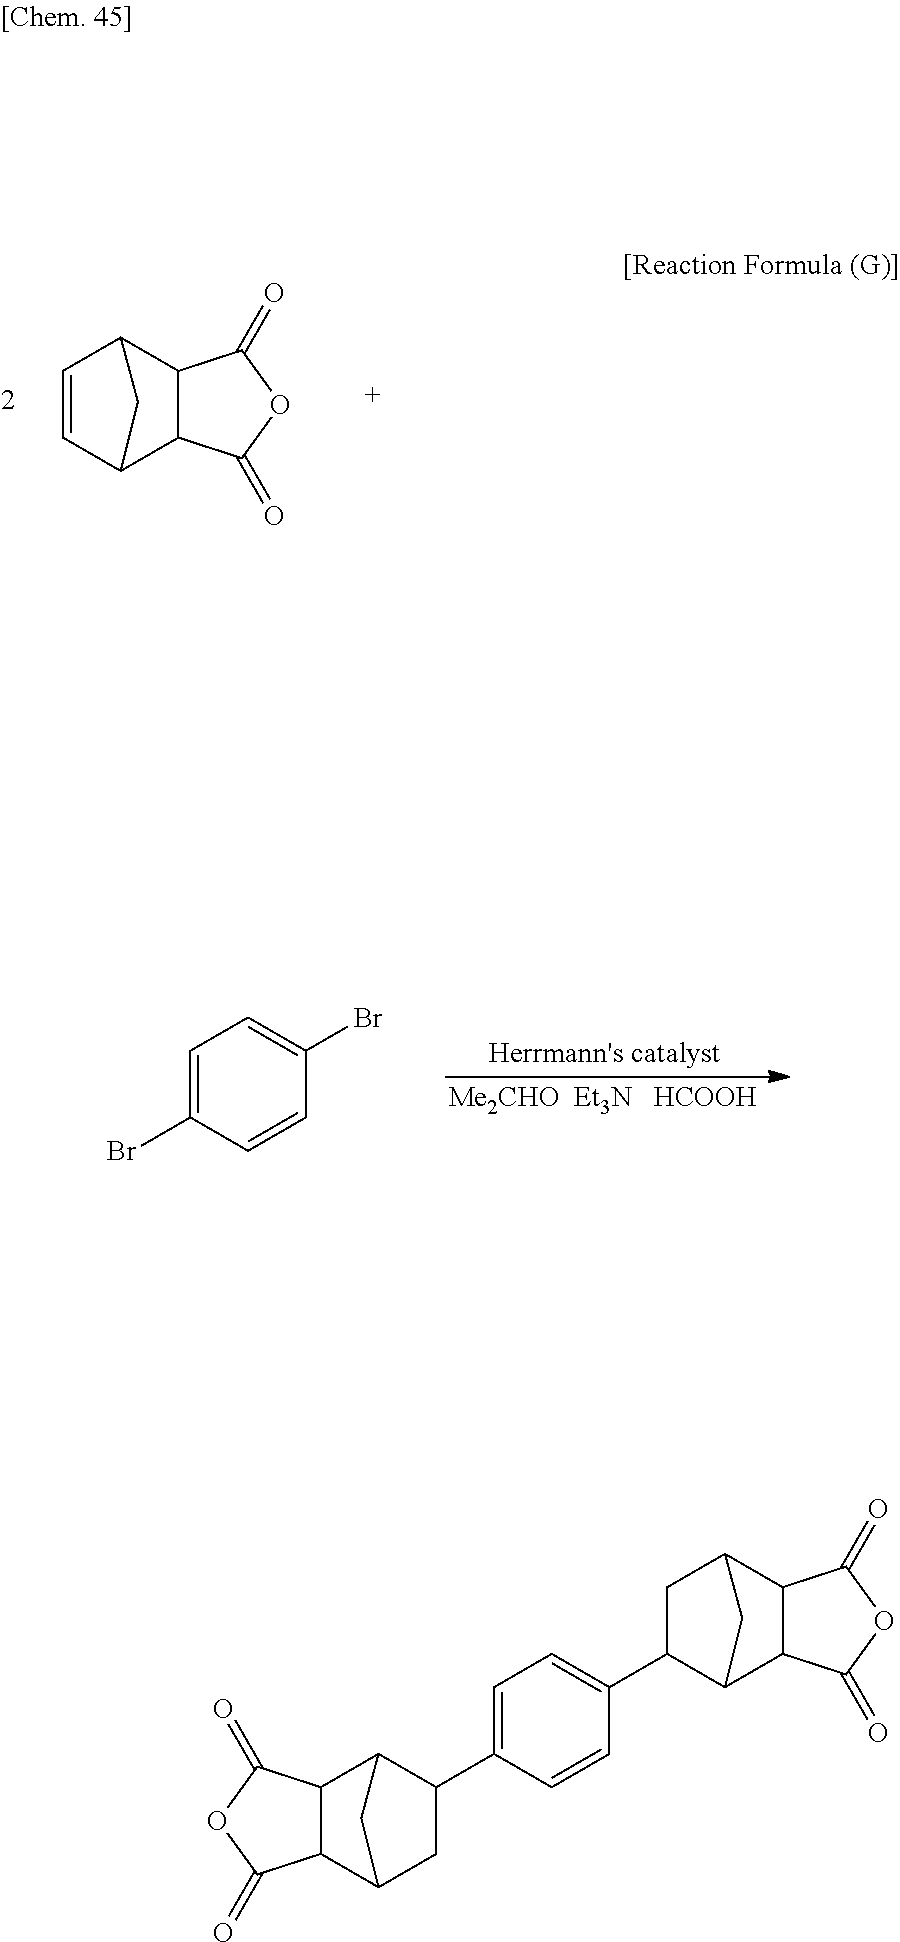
C1C(C2=CC=C(C3C4C5C(C(C3)C4)C(=O)OC5=O)C=C2)C2C3C(C1C2)C(=O)OC3=O.C1=CC2C3C(C1C2)C(=O)OC3=O.C1=C(Br)C=CC(Br)=C1
